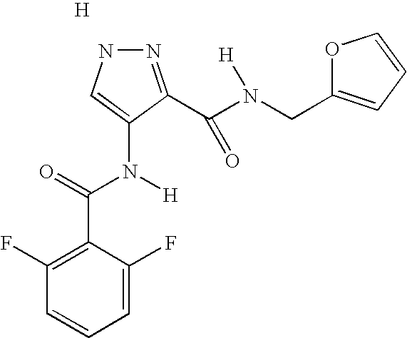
[H].N1N=C(C(N(CC2=CC=CO2)[H])=O)C(N(C(=O)C2=C(F)C=CC=C2F)[H])=C1
